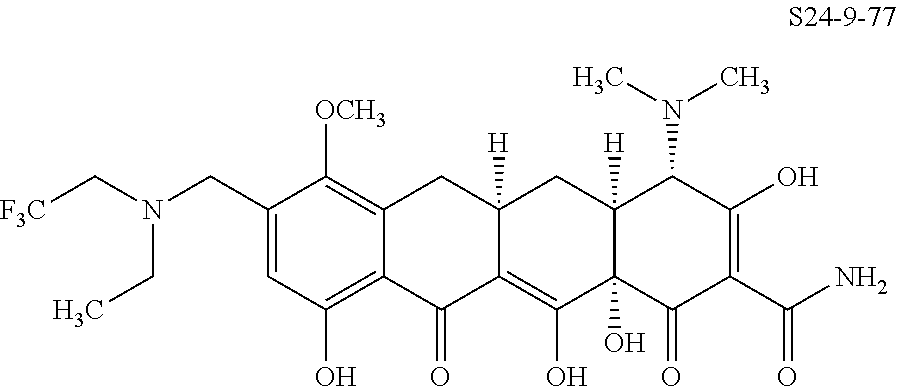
C1=C(CN(C[F3C])CC)C([OCH3])=C2C(=C1O)C(=O)C1=C(O)C3(O)C([H])(CC1([H])C2)C(N(C)C)C(O)=C(C(N)=O)C3=O
